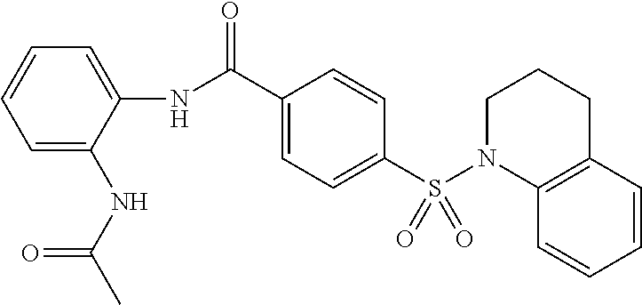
N(C(C1=CC=C(S(N2C3=C(CCC2)C=CC=C3)(=O)=O)C=C1)=O)C1=CC=CC=C1NC(C)=O
